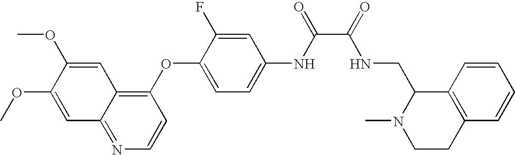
C1(OC2=CC=C(NC(=O)C(NCC3N(C)CCC4=C3C=CC=C4)=O)C=C2F)=C2C(=NC=C1)C=C(OC)C(OC)=C2
